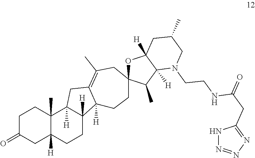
C1C(=O)CC2([H])C(C)(C1)C1([H])C([H])(CC2)C2([H])C(=C(C)CC3(CC2)OC2([H])C([H])(C3C)N(CCNC(CC3=NN=NN3)=O)CC(C)C2)C1
